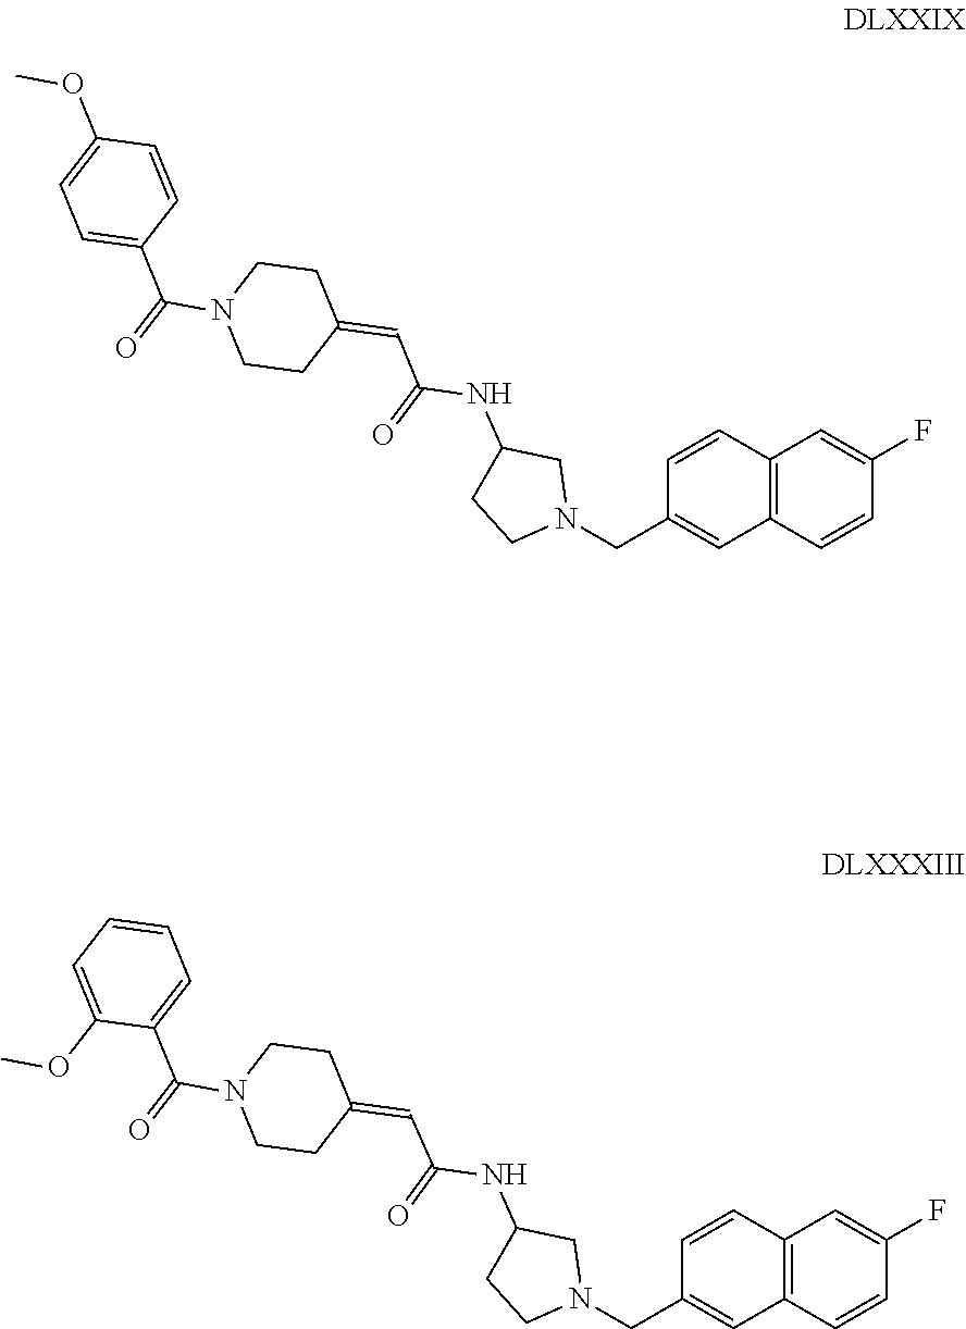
C12=C(C=CC(F)=C1)C=C(CN1CC(NC(C=C3CCN(C(=O)C4=CC=C(OC)C=C4)CC3)=O)CC1)C=C2.C12=C(C=CC(F)=C1)C=C(CN1CC(NC(=O)C=C3CCN(C(=O)C4=CC=CC=C4OC)CC3)CC1)C=C2
